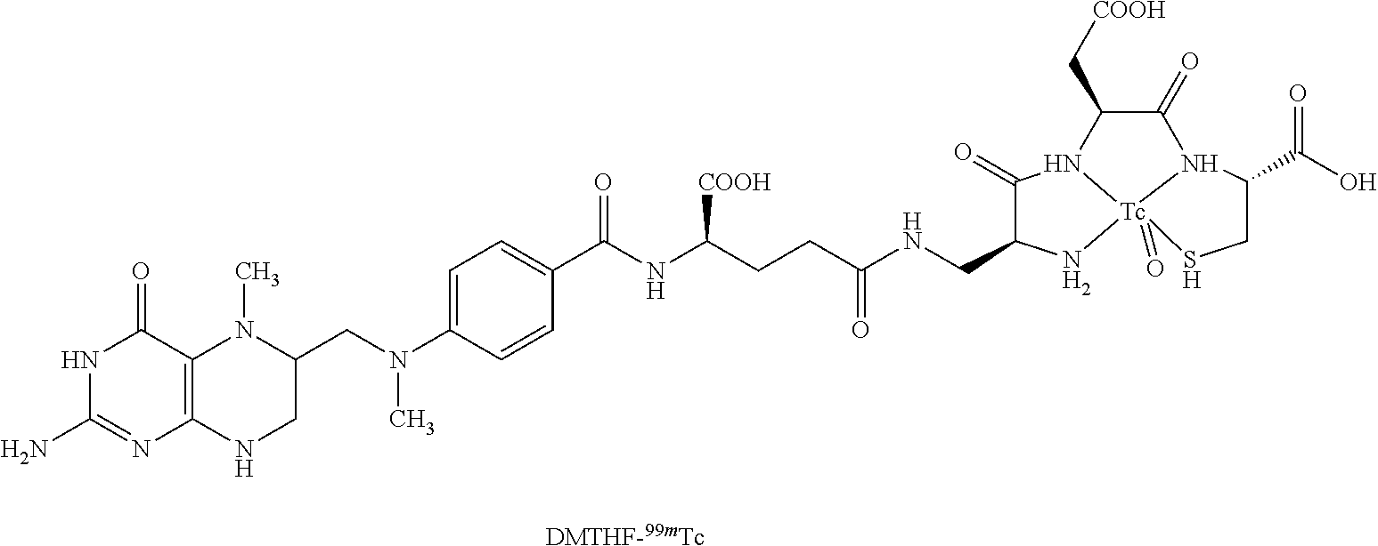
N1C(N)=NC2=C(C1=O)N(C)C(CN(C1=CC=C(C(NC(CCC(NCC3C(=O)N4[Tc]5(=O)(N3)SCC(C(O)=O)N5C(=O)C4C[COOH])=O)[COOH])=O)C=C1)C)CN2.[DMTHF-99mTc]
